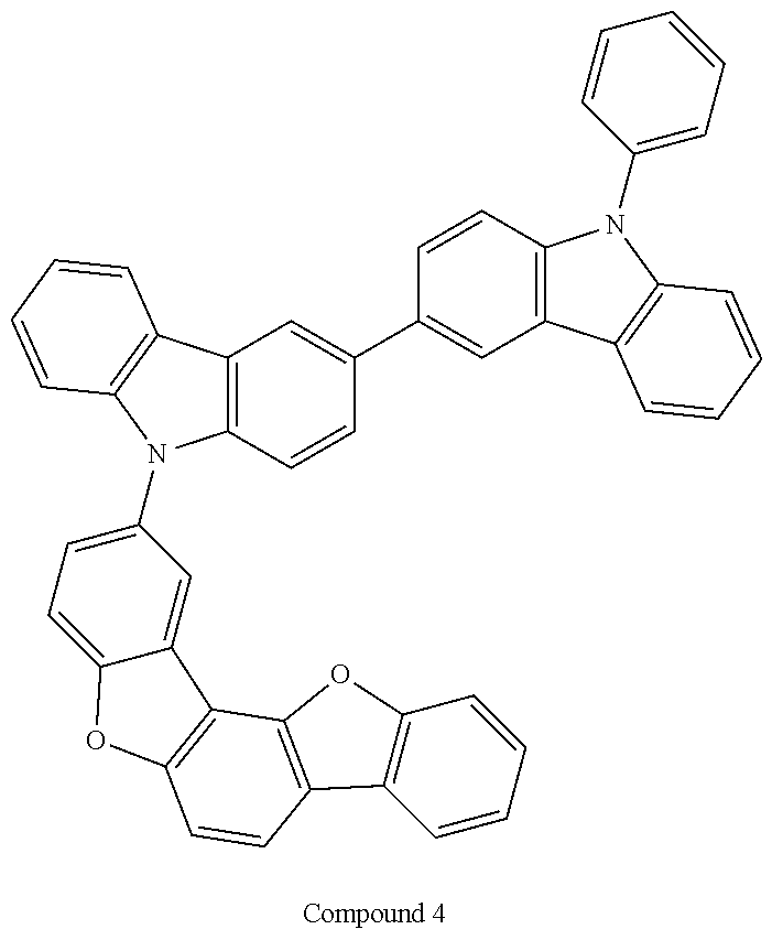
C12=C(C=CC(C3=CC4=C(C=C3)N(C3=CC=CC=C3)C3=C4C=CC=C3)=C1)N(C1=CC=C3C(=C1)C1=C(O3)C=CC3=C1OC1=C3C=CC=C1)C1=C2C=CC=C1
